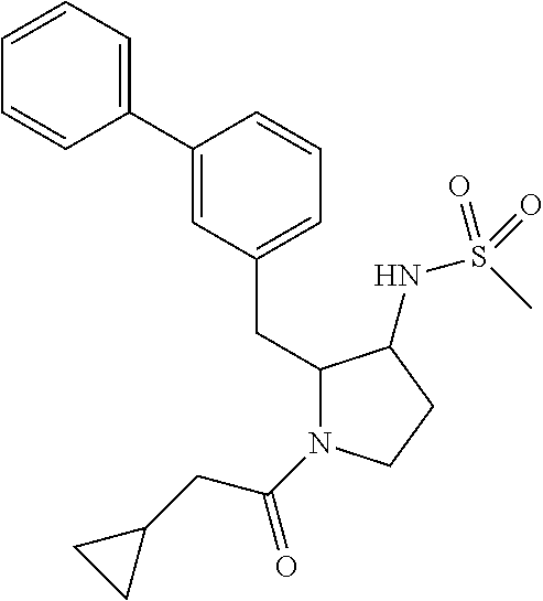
C1=CC=C(C2=CC(CC3N(C(=O)CC4CC4)CCC3NS(C)(=O)=O)=CC=C2)C=C1
